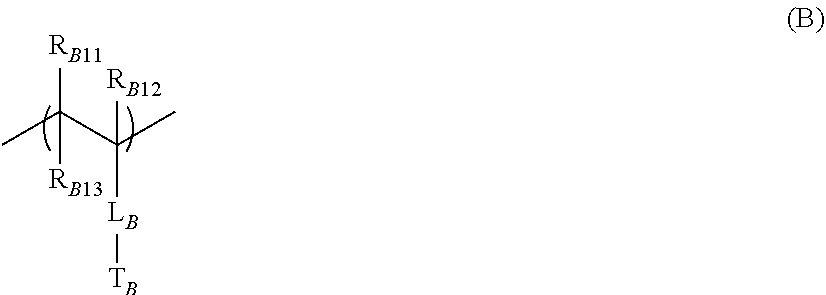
CC(C(C)([RB12])[LB][TB])([RB11])[RB13]
